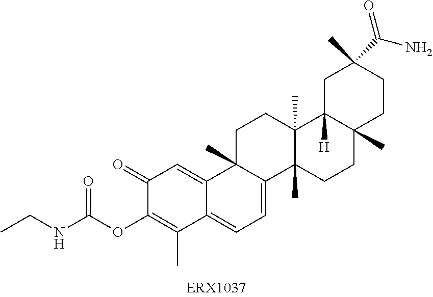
C1(=O)C(OC(NCC)=O)=C(C)C2=CC=C3C(C)(C2=C1)CCC1(C)C3(C)CCC2(C)C1([H])CC(C)(C(N)=O)CC2
